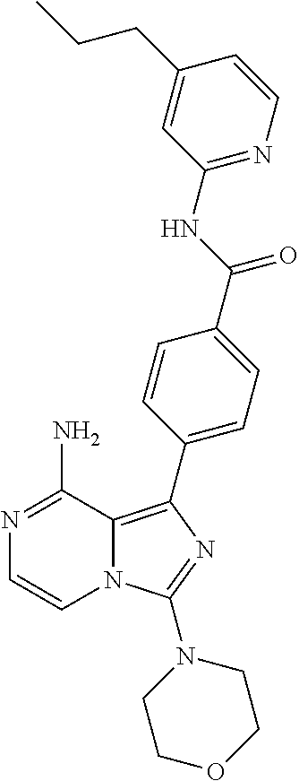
N1=C(N)C2=C(C3=CC=C(C(=O)NC4=NC=CC(CCC)=C4)C=C3)N=C(N3CCOCC3)N2C=C1
